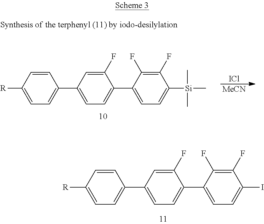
C1=CC([R])=CC=C1C1=CC=C(C2=CC=C([Si](C)(C)C)C(F)=C2F)C(F)=C1.[ICl].[MeCN].C1=CC([R])=CC=C1C1=CC=C(C2=CC=C(I)C(F)=C2F)C(F)=C1
